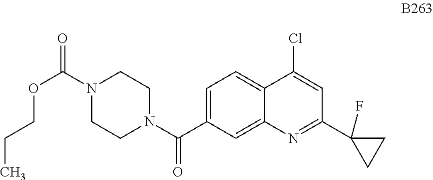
C1=C(C(N2CCN(C(=O)OCCC)CC2)=O)C=C2C(=C1)C(Cl)=CC(C1(F)CC1)=N2
